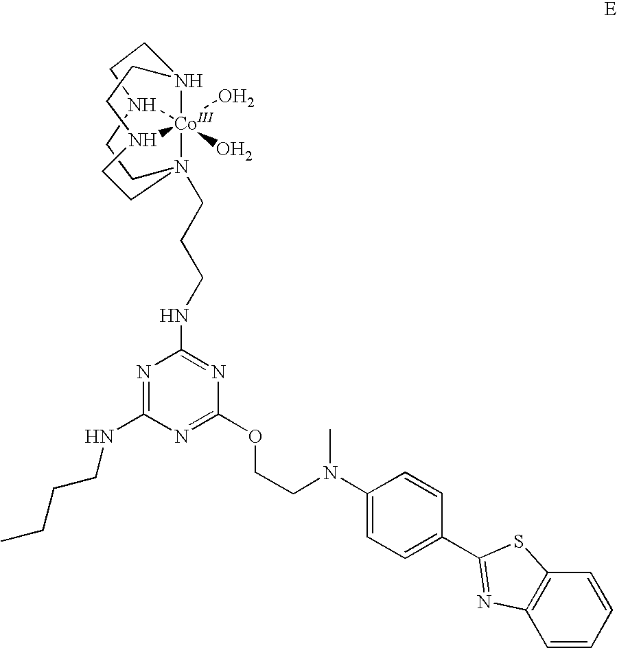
C1CN2(CCCNC3=NC(OCCN(C)C4=CC=C(C5=NC6=C(C=CC=C6)S5)C=C4)=NC(NCCCC)=N3)[Co]34(O)(O)N(CC2)CCN3CCN14
